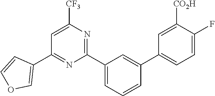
C1(C2=COC=C2)=NC(C2=CC=CC(C3=CC=C(F)C([CO2H])=C3)=C2)=NC([CF3])=C1
